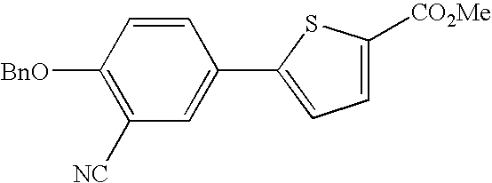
[BnO]C1=C([NC])C=C(C2=CC=C([CO2Me])S2)C=C1
